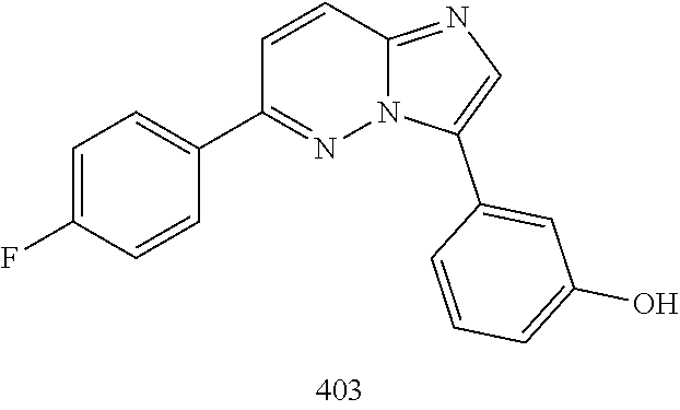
C12=NC=C(C3=CC(O)=CC=C3)N1N=C(C1=CC=C(F)C=C1)C=C2
